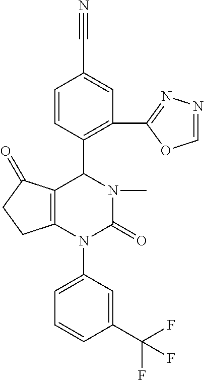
C12=C(N(C3=CC=CC(C(F)(F)F)=C3)C(=O)N(C)C1C1=C(C3=NN=CO3)C=C(C#N)C=C1)CCC2=O
